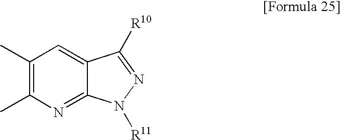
C1(C)=C(C)N=C2C(=C1)C([R10])=NN2[R11]
